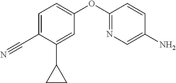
C1(C#N)=CC=C(OC2=NC=C(N)C=C2)C=C1C1CC1
